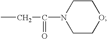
CCC(=O)N1CCOCC1
